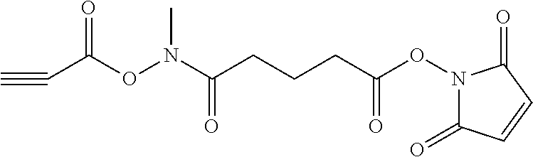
C(ON(C(CCCC(ON1C(=O)C=CC1=O)=O)=O)C)(=O)C#C
